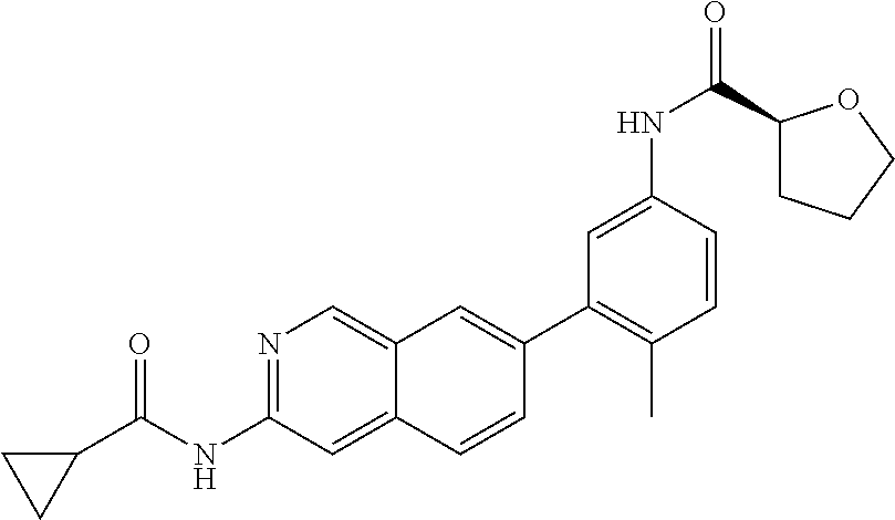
C1(C2=CC3=CN=C(NC(=O)C4CC4)C=C3C=C2)=C(C)C=CC(NC(C2CCCO2)=O)=C1
